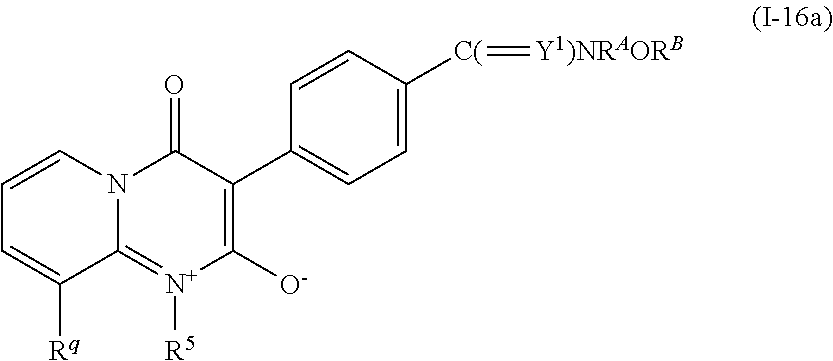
C1=CN2C(=[N+]([R5])C([O-])=C(C3=CC=C([C(]=[Y1)NRAORB])C=C3)C2=O)C([Rq])=C1
